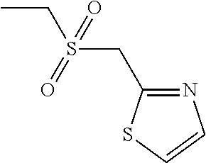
CCS(CC1=NC=CS1)(=O)=O
